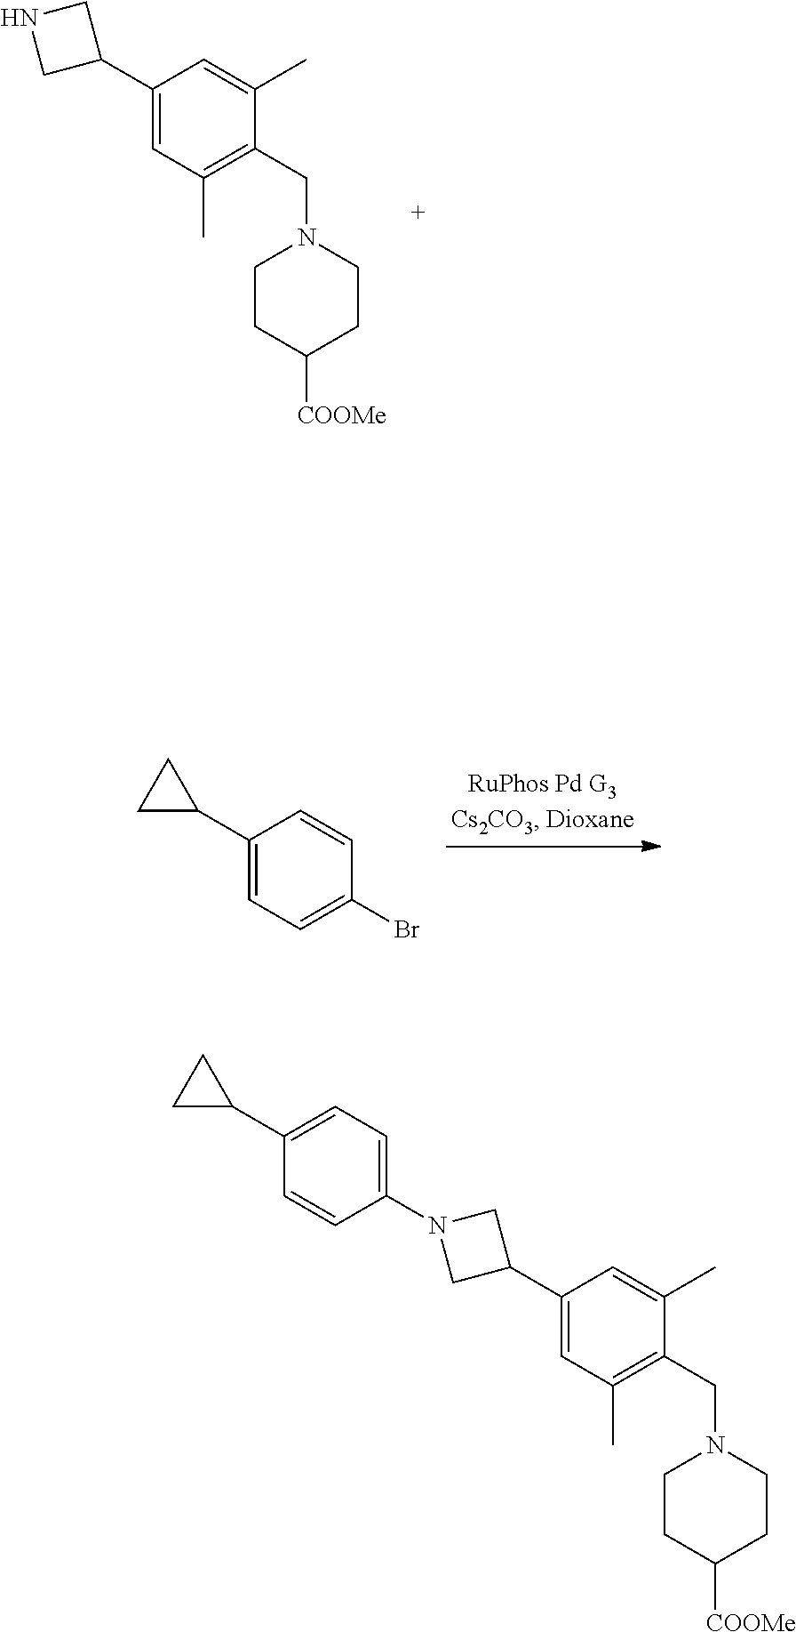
C1=C(C2CNC2)C=C(C)C(CN2CCC([COOMe])CC2)=C1C.BrC1=CC=C(C2CC2)C=C1.C1=C(C2CN(C3=CC=C(C4CC4)C=C3)C2)C=C(C)C(CN2CCC([COOMe])CC2)=C1C
